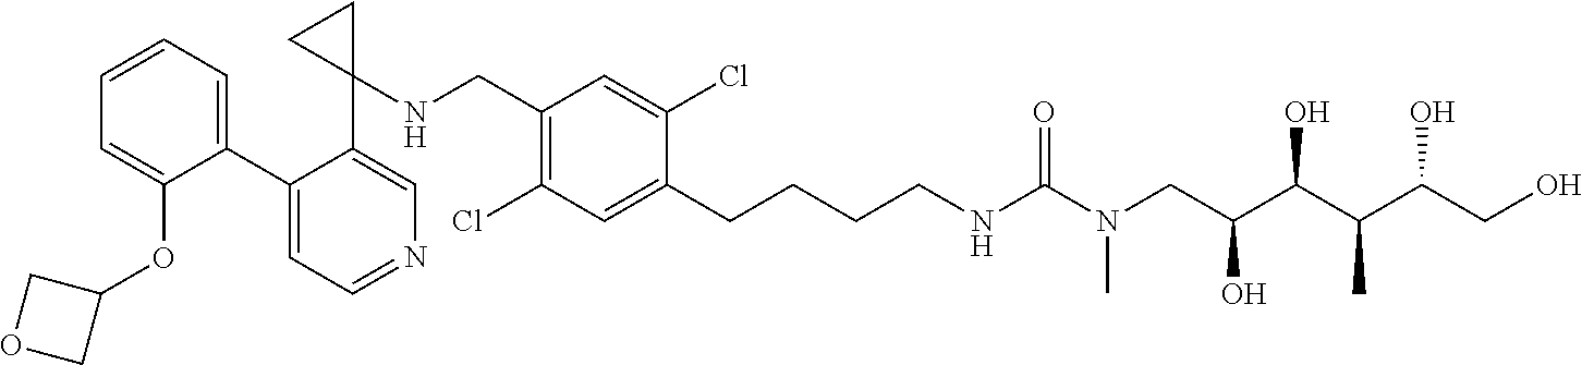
C1(C2=CC=CC=C2OC2COC2)=CC=NC=C1C1(NCC2=C(Cl)C=C(CCCCNC(N(CC(C(C(C(CO)O)C)O)O)C)=O)C(Cl)=C2)CC1
